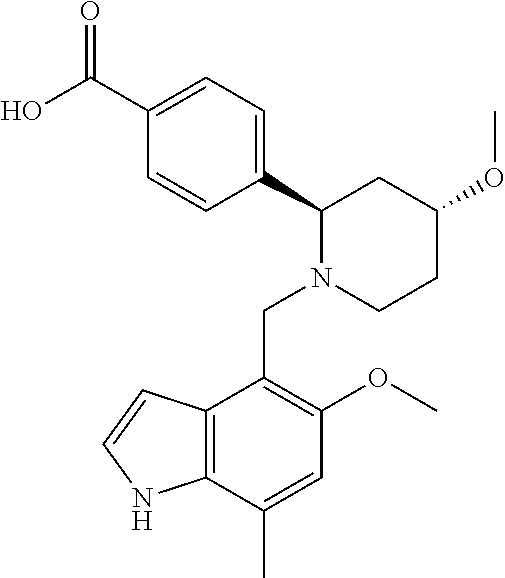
C(C1=C(OC)C=C(C)C2=C1C=CN2)N1CCC(OC)CC1C1=CC=C(C(O)=O)C=C1
